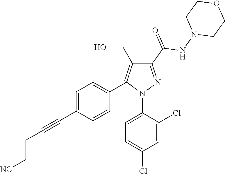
C1=C(C#CCC[NC])C=CC(C2=C(CO)C(C(=O)NN3CCOCC3)=NN2C2=CC=C(Cl)C=C2Cl)=C1
